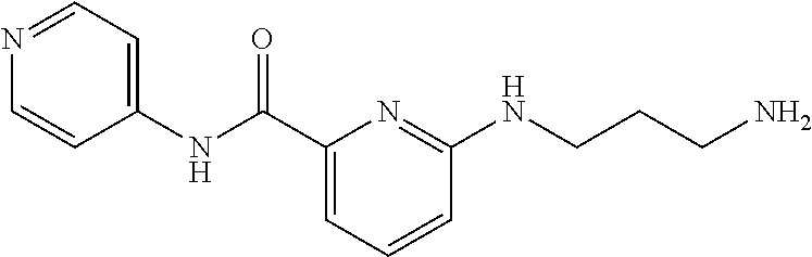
C1(NC(C2=CC=CC(NCCCN)=N2)=O)=CC=NC=C1
